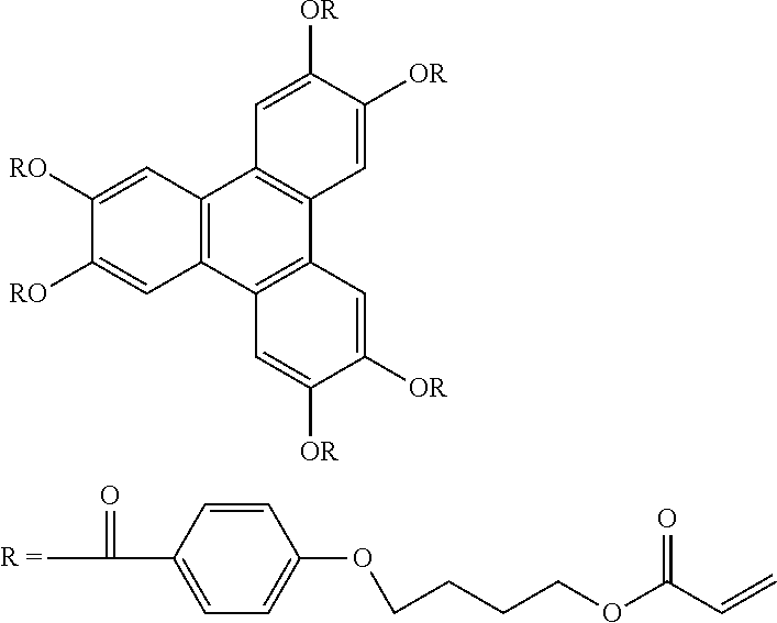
CC(=O)C1=CC=C(OCCCCOC(C=C)=O)C=C1.C1([RO])=CC2=C(C=C1[RO])C1=C(C3=C2C=C([OR])C([OR])=C3)C=C([OR])C([OR])=C1
